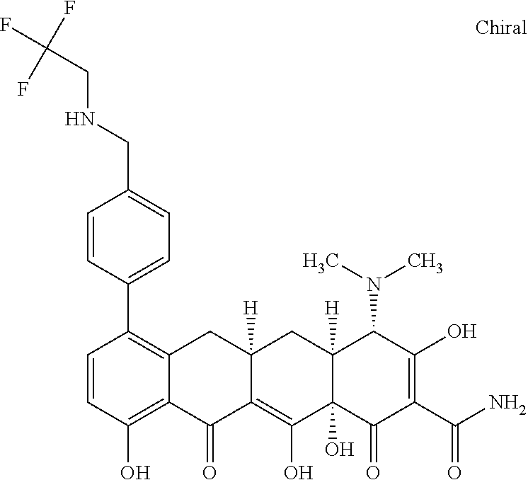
C12([H])C(O)(C(=O)C(C(N)=O)=C(O)C1N(C)C)C(O)=C1C([H])(C2)CC2=C(C3=CC=C(CNCC(F)(F)F)C=C3)C=CC(O)=C2C1=O
